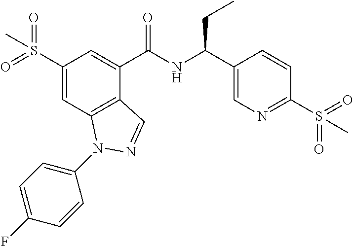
C1(S(=O)(=O)C)=CC2=C(C(C(NC(C3=CN=C(S(=O)(=O)C)C=C3)CC)=O)=C1)C=NN2C1=CC=C(F)C=C1
